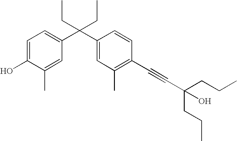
C1=C(O)C(C)=CC(C(C2=CC(C)=C(C#CC(O)(CCC)CCC)C=C2)(CC)CC)=C1
